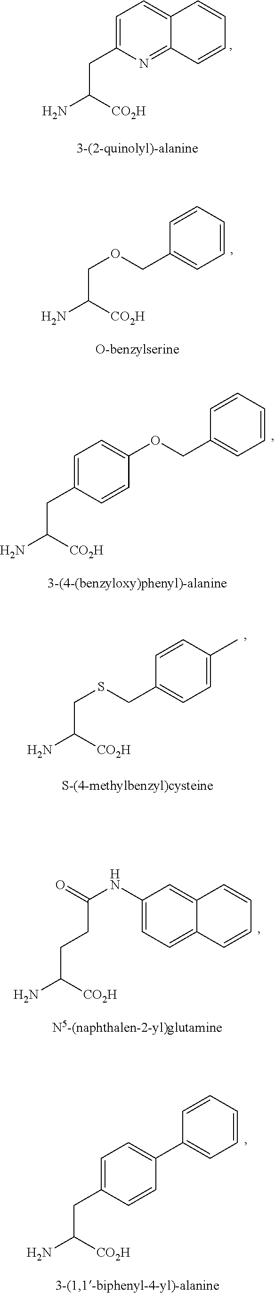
C1=C(CC(N)[CO2H])N=C2C(=C1)C=CC=C2.C1=CC=CC=C1COCC(N)[CO2H].C1=CC=CC=C1COC1=CC=C(CC(N)[CO2H])C=C1.C1=CC(C)=CC=C1CSCC(N)[CO2H].C1(NC(=O)CCC(N)[CO2H])=CC=C2C(=C1)C=CC=C2.C1=CC=CC=C1C1=CC=C(CC(N)[CO2H])C=C1
